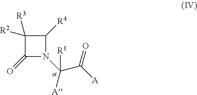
C1([R3])([R2])C(=O)N(C([A])(C([A])=O)[R1])C1[R4]
